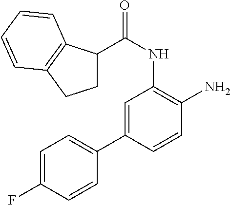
C1=C(C2=CC=C(F)C=C2)C=CC(N)=C1NC(=O)C1CCC2=C1C=CC=C2
